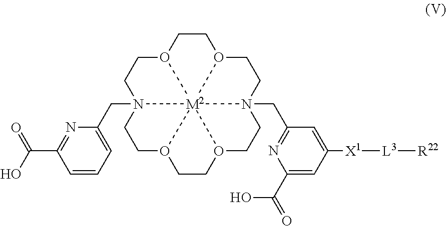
C1(C(O)=O)=NC(CN23CCO4CCO5CCN6(CC7=NC(C(=O)O)=CC([X1][L3][R22])=C7)CCO7CCO(CC2)[M2]34567)=CC=C1
